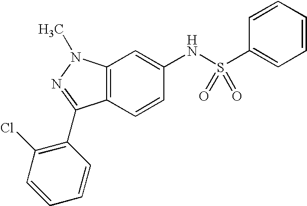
C12=C(C=CC(NS(C3=CC=CC=C3)(=O)=O)=C1)C(C1=C(Cl)C=CC=C1)=NN2C
